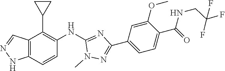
C12=C(C=CC(NC3=NC(C4=CC=C(C(=O)NCC(F)(F)F)C(OC)=C4)=NN3C)=C1C1CC1)NN=C2
